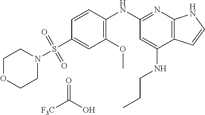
C1(S(=O)(=O)N2CCOCC2)=CC(OC)=C(NC2=NC3=C(C(NCCC)=C2)C=CN3)C=C1.[F3C]C(O)=O
